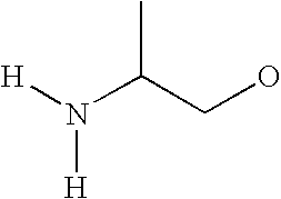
N([H])([H])C(CO)C
